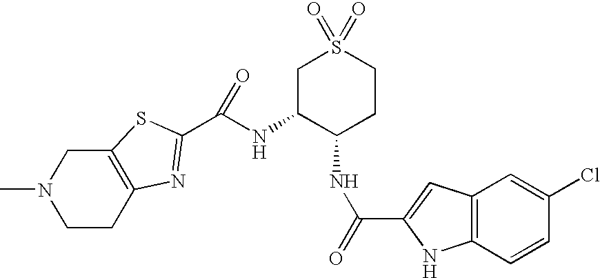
C1C2=C(CN(C)C1)SC(C(NC1C(NC(C3=CC4=C(N3)C=CC(Cl)=C4)=O)CCS(=O)(=O)C1)=O)=N2
